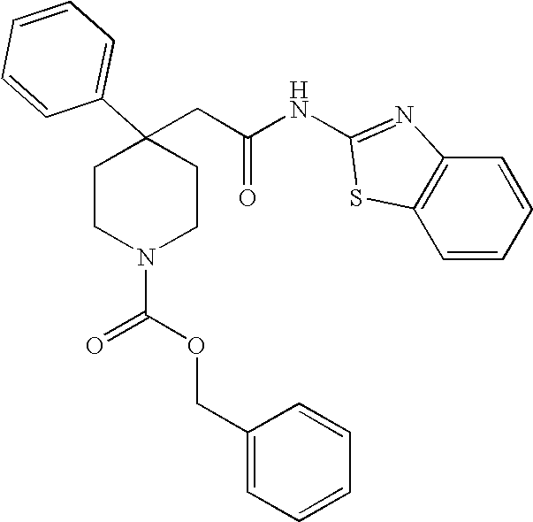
C1=CC=CC(C2(CC(NC3=NC4=C(S3)C=CC=C4)=O)CCN(C(OCC3=CC=CC=C3)=O)CC2)=C1
